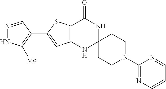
N1=CC(C2=CC3=C(S2)C(=O)NC2(N3)CCN(C3=NC=CC=N3)CC2)=C([Me])N1
